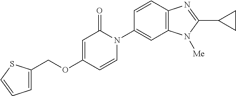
C1(COC2=CC(=O)N(C3=CC4=C(C=C3)N=C(C3CC3)N4[Me])C=C2)=CC=CS1
